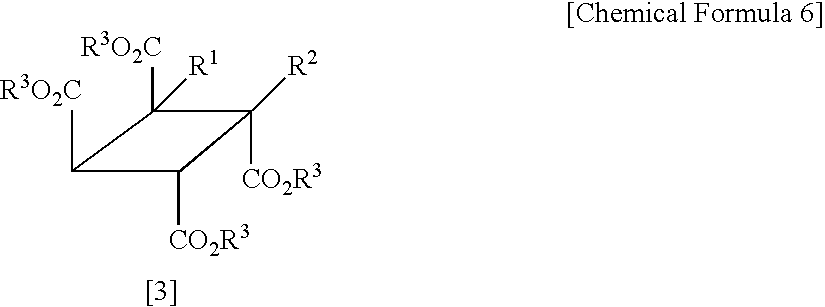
C1([R3O2C])C([CO2R3])C([CO2R3])([R2])C1([R3O2C])[R1]
